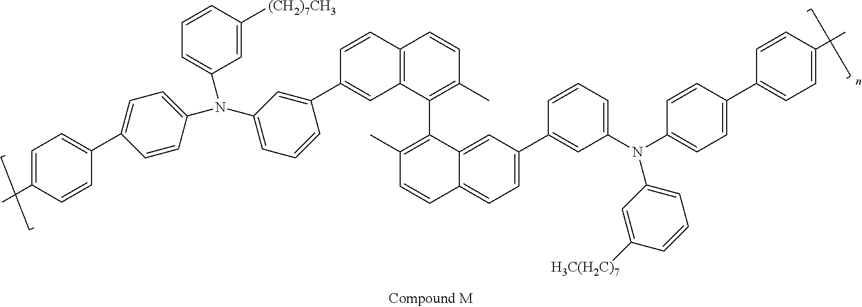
C1=C([H3C(H2C)7])C=CC=C1N(C1=CC=C(C2=CC=C(C)C=C2)C=C1)C1=CC=CC(C2=CC=C3C=CC(C)=C(C4=C(C)C=CC5=C4C=C(C4=CC(N(C6=CC=CC([(CH2)7CH3])=C6)C6=CC=C(C7=CC=C(C)C=C7)C=C6)=CC=C4)C=C5)C3=C2)=C1
